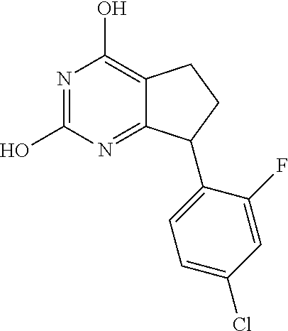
N1=C(O)N=C2C(=C1O)CCC2C1=CC=C(Cl)C=C1F
